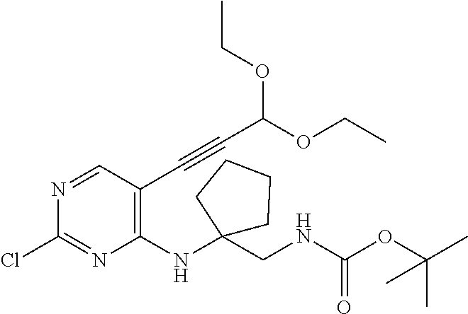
N1=CC(C#CC(OCC)OCC)=C(NC2(CNC(=O)OC(C)(C)C)CCCC2)N=C1Cl
